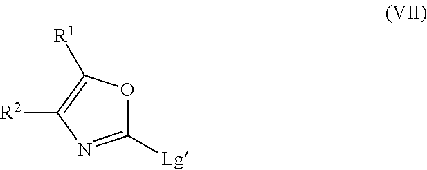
C1([Lg])=NC([R2])=C([R1])O1
